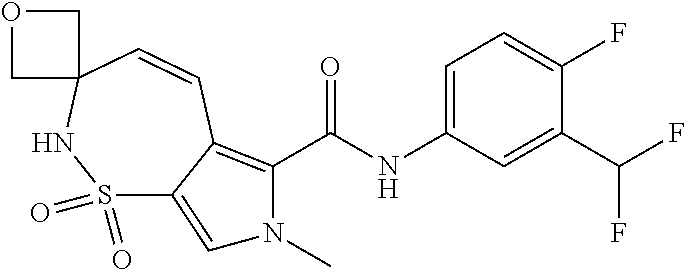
C1=C(NC(C2=C3C(=CN2C)S(=O)(=O)NC2(C=C3)COC2)=O)C=C(C(F)F)C(F)=C1
